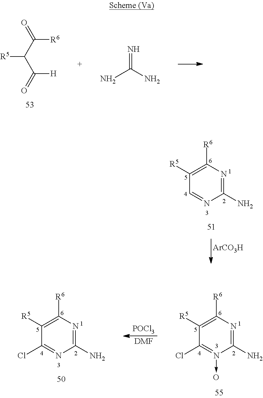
[R5]C(C(=O)[R6])C(=O)[H].NC(N)=N.C1([R5])=C([R6])N=C(N)N=C1.[ArCO3H].[POCl3].[DMF].C1([R5])=C([R6])N=C(N)N(->O)=C1Cl.C1([R5])=C([R6])N=C(N)N=C1Cl
